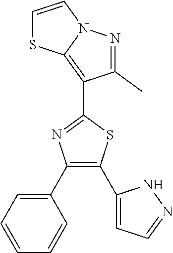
C1(C)=NN2C(=C1C1=NC(C3=CC=CC=C3)=C(C3=CC=NN3)S1)SC=C2
